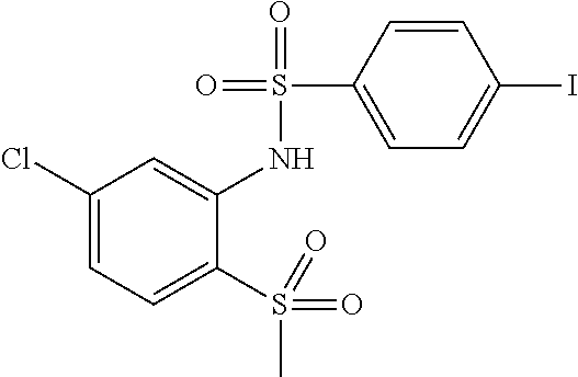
C1(Cl)=CC=C(S(=O)(=O)C)C(NS(C2=CC=C(I)C=C2)(=O)=O)=C1
